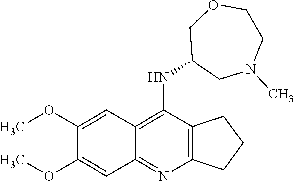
C12=C(C(NC3CN(C)CCOC3)=C3C(=N1)C=C(OC)C(OC)=C3)CCC2
